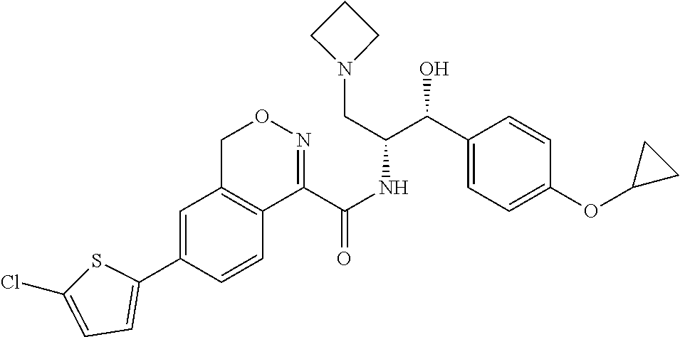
C1=C(C2=CC=C(Cl)S2)C=CC2=C1CON=C2C(NC(C(C1=CC=C(OC2CC2)C=C1)O)CN1CCC1)=O
